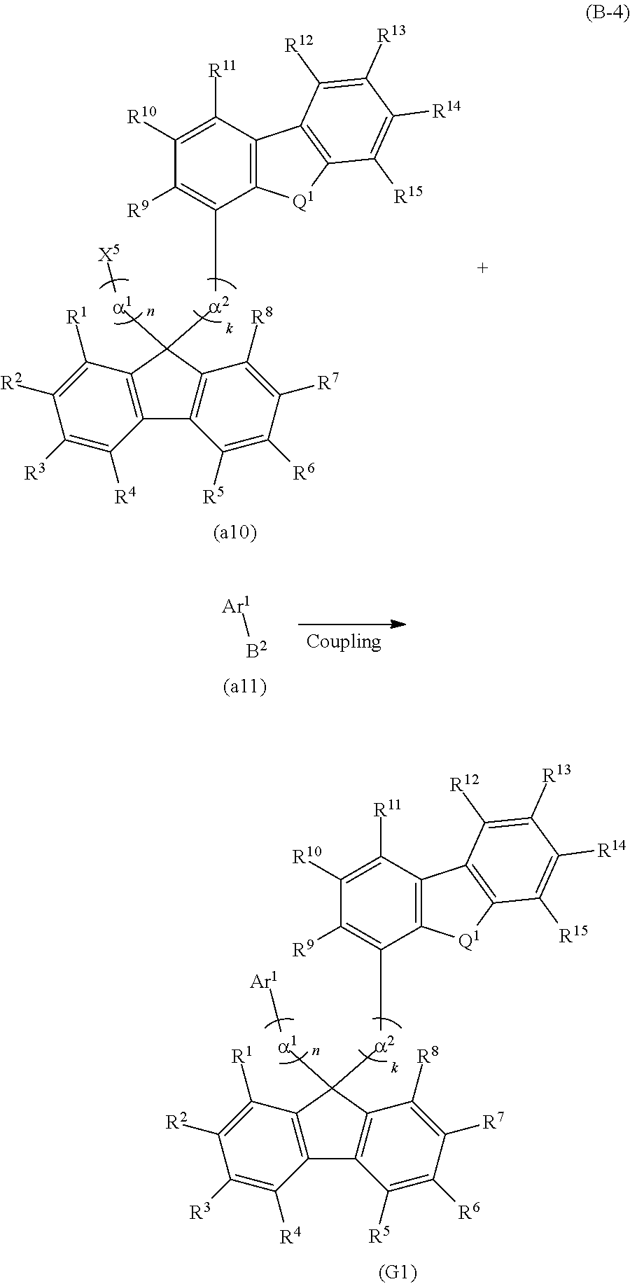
C1([R3])=C([R4])C2=C(C([R1])=C1[R2])C([a2]C1=C([R9])C([R10])=C([R11])C3=C1[Q1]C1=C3C([R12])=C([R13])C([R14])=C1[R15])([a1][Ar1])C1=C2C([R5])=C([R6])C([R7])=C1[R8].C1([R3])=C([R4])C2=C(C([R1])=C1[R2])C([a2]C1=C([R9])C([R10])=C([R11])C3=C1[Q1]C1=C3C([R12])=C([R13])C([R14])=C1[R15])([a1][X5])C1=C2C([R5])=C([R6])C([R7])=C1[R8].[Ar1][B2]
